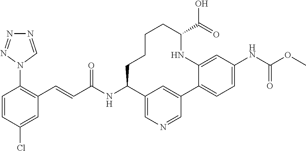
C(C(NC1C2=CN=CC(=C2)C2=CC=C(NC(OC)=O)C=C2NC(C(=O)O)CCCC1)=O)=CC1=C(N2C=NN=N2)C=CC(Cl)=C1
